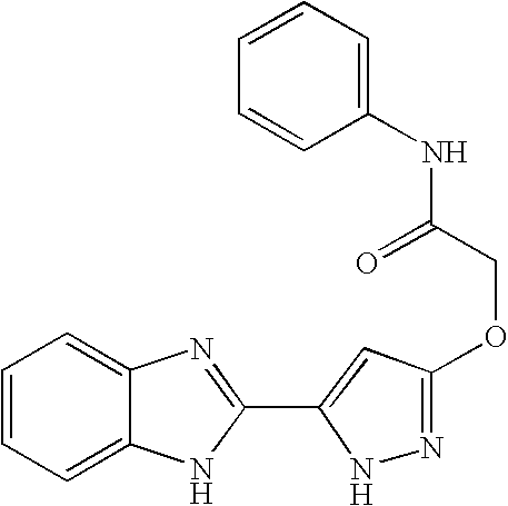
C1=C2C(=CC=C1)N=C(C1=CC(OCC(NC3=CC=CC=C3)=O)=NN1)N2
